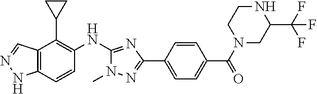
C12=C(C=CC(NC3=NC(C4=CC=C(C(=O)N5CC(C(F)(F)F)NCC5)C=C4)=NN3C)=C1C1CC1)NN=C2
